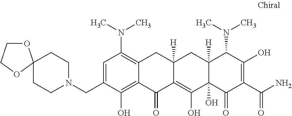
C1=C(CN2CCC3(CC2)OCCO3)C(O)=C2C(=C1N(C)C)CC1([H])C(=C(O)C3(O)C([H])(C1)C(N(C)C)C(O)=C(C(N)=O)C3=O)C2=O
